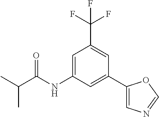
C1=C(NC(C(C)C)=O)C=C(C2=CN=CO2)C=C1C(F)(F)F
